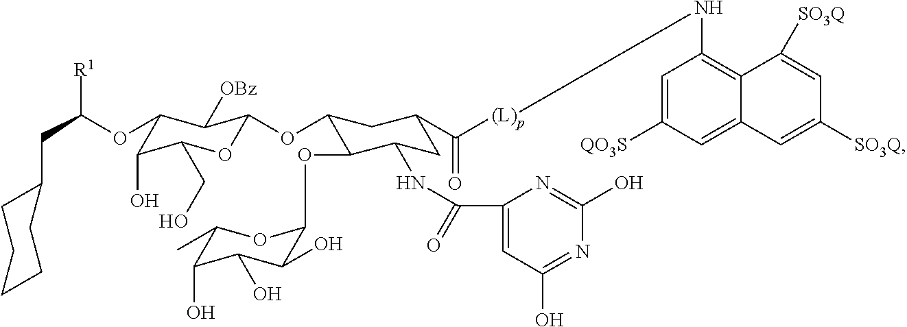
C1(CC([R1])OC2C(O)C(CO)OC(OC3C(OC4C(O)C(O)C(O)C(C)O4)C(NC(C4=CC(O)=NC(O)=N4)=O)CC(C(=O)[(L)p]NC4=C5C(=CC([QO3S])=C4)C=C([SO3Q])C=C5[SO3Q])C3)C2[OBz])CCCCC1
